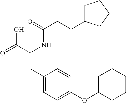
C(=O)(NC(C(=O)O)=CC1=CC=C(OC2CCCCC2)C=C1)CCC1CCCC1
